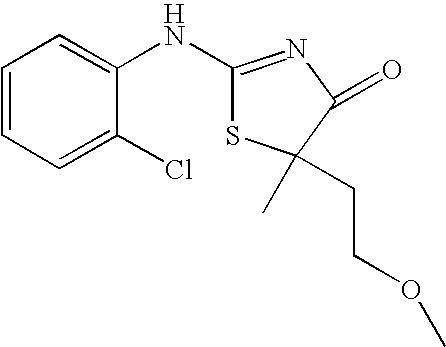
C1=CC=C(Cl)C(NC2=NC(=O)C(C)(CCOC)S2)=C1
